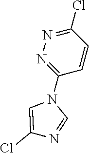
C1(N2C=C(Cl)N=C2)=NN=C(Cl)C=C1
